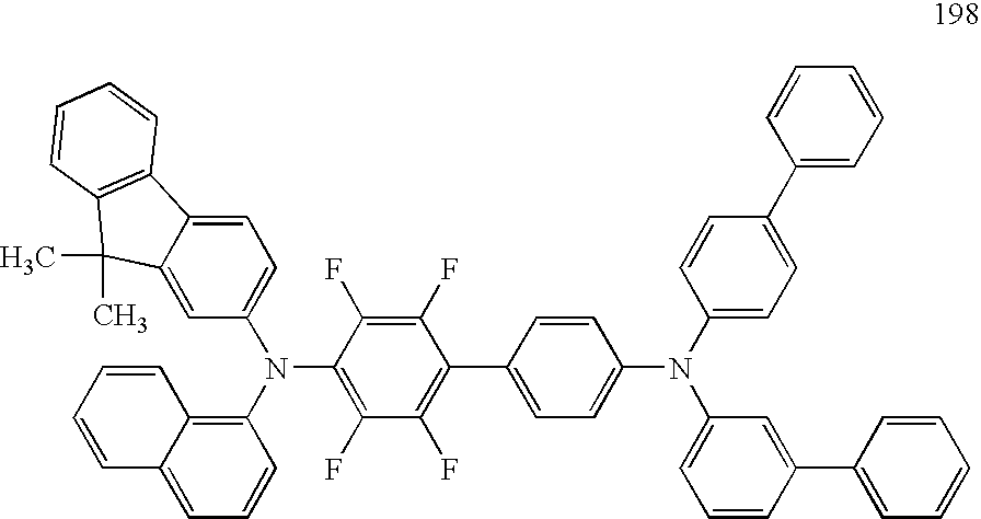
C1=C2C(=CC=C1N(C1=C3C(=CC=C1)C=CC=C3)C1=C(F)C(F)=C(C3=CC=C(N(C4=CC=C(C5=CC=CC=C5)C=C4)C4=CC=CC(C5=CC=CC=C5)=C4)C=C3)C(F)=C1F)C1=C(C2(C)C)C=CC=C1
